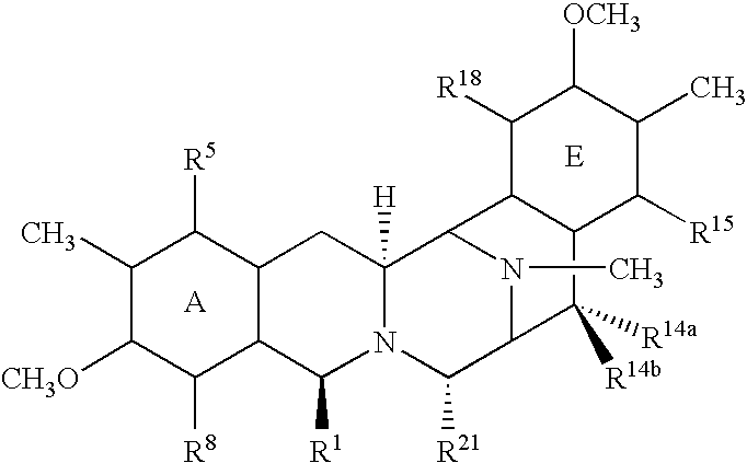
C1([CH3O])C([R8])C2C(C([R5])C1C)CC1([H])N(C2[R1])C([R21])C2C([R14b])([R14a])C3C(C1N2C)C([R18])C([OCH3])C(C)C3[R15]
